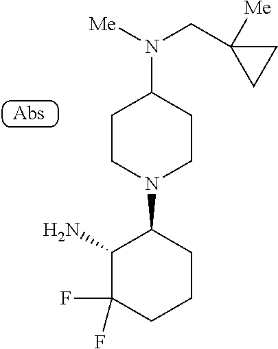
C1(N)C(F)(F)CCCC1N1CCC(N(CC2([Me])CC2)[Me])CC1
